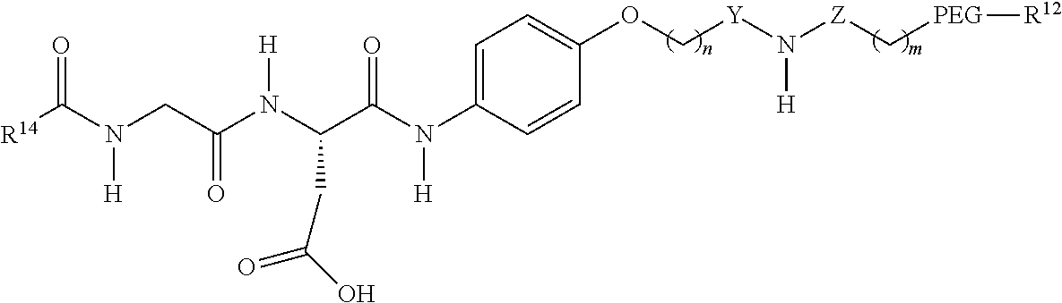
[R14]C(N(CC(N(C(C(N(C1=CC=C(OC[Y]N([Z]C[PEG][R12])[H])C=C1)[H])=O)CC(=O)O)[H])=O)[H])=O
